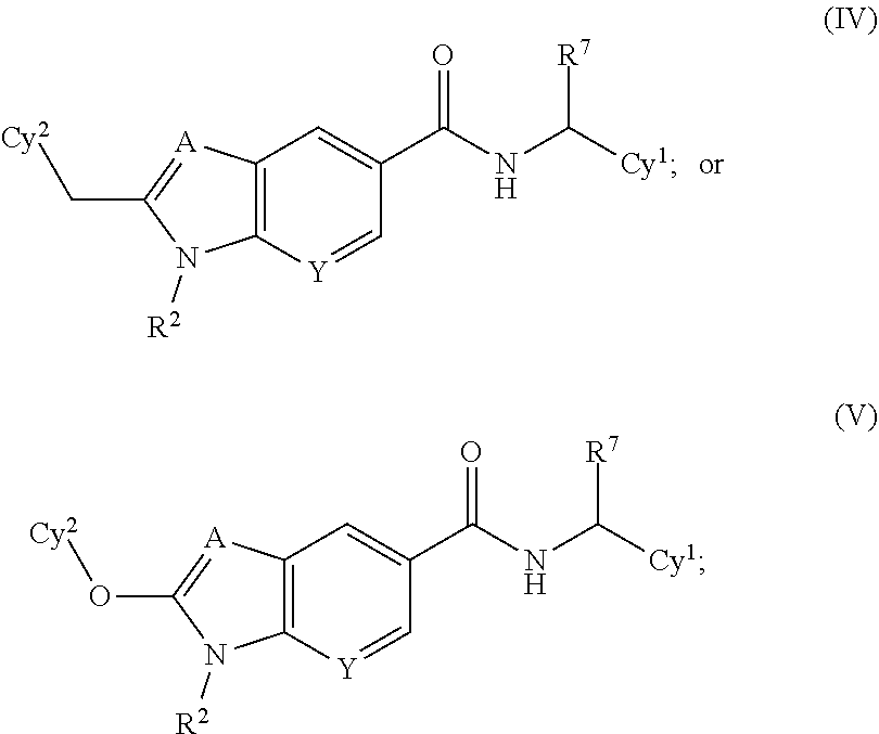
C12=C(N([R2])C(C[Cy2])=[A]1)[Y]=CC(C(NC([Cy1])[R7])=O)=C2.C12=C(N([R2])C(O[Cy2])=[A]1)[Y]=CC(C(NC([Cy1])[R7])=O)=C2
